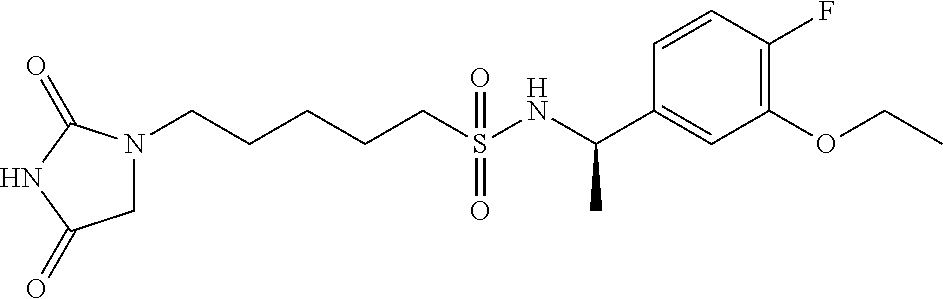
N1(CCCCCS(NC(C2=CC(OCC)=C(F)C=C2)C)(=O)=O)CC(=O)NC1=O
